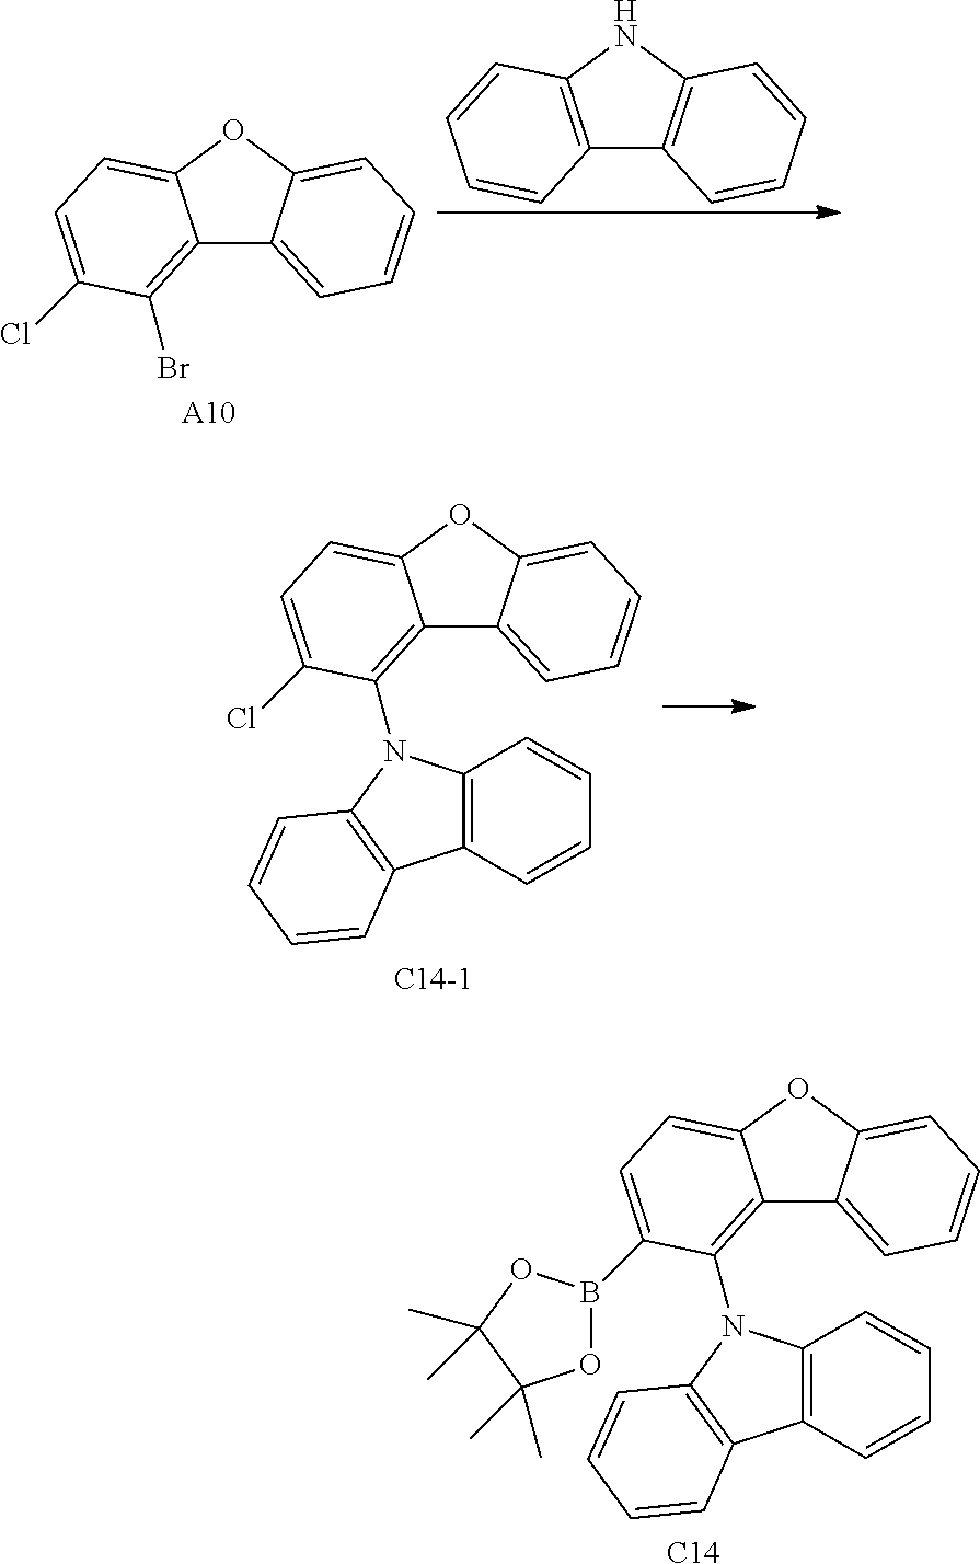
C12=C(Br)C(Cl)=CC=C1OC1=CC=CC=C21.[A10].C12=C(NC3=C1C=CC=C3)C=CC=C2.[C14-1].C12=C(N3C4=C(C=CC=C4)C4=C3C=CC=C4)C(Cl)=CC=C1OC1=CC=CC=C21.[C14].C12=C(N3C4=C(C=CC=C4)C4=C3C=CC=C4)C(B3OC(C)(C)C(C)(C)O3)=CC=C1OC1=CC=CC=C21
